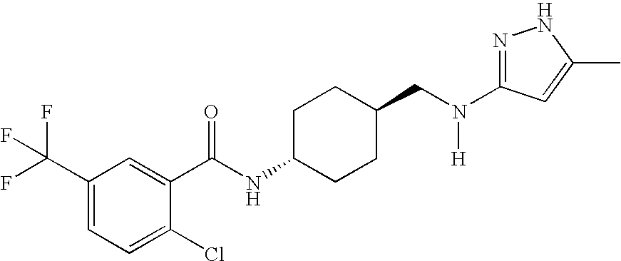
C1(C(F)(F)F)=CC=C(Cl)C(C(NC2CCC(CN(C3=NNC(C)=C3)[H])CC2)=O)=C1
